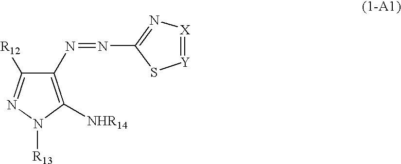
C1(N=NC2=N[X]=[Y]S2)=C([NHR14])N([R13])N=C1[R12]
